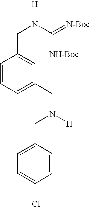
C1=CC=C(CN(CC2=CC=C(Cl)C=C2)[H])C=C1CN([H])C(=[N-Boc])[NH-Boc]
